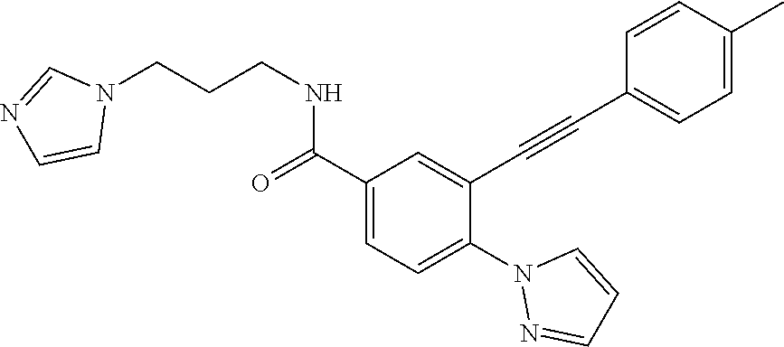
C1(C(=O)NCCCN2C=NC=C2)=CC=C(N2N=CC=C2)C(C#CC2=CC=C(C)C=C2)=C1
